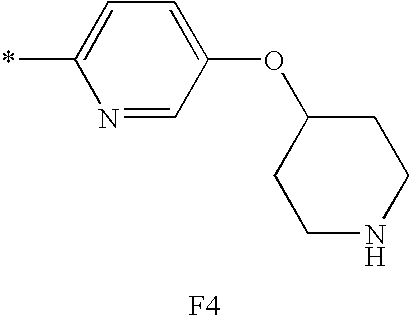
N1=CC(OC2CCNCC2)=CC=C1*.[F4]
